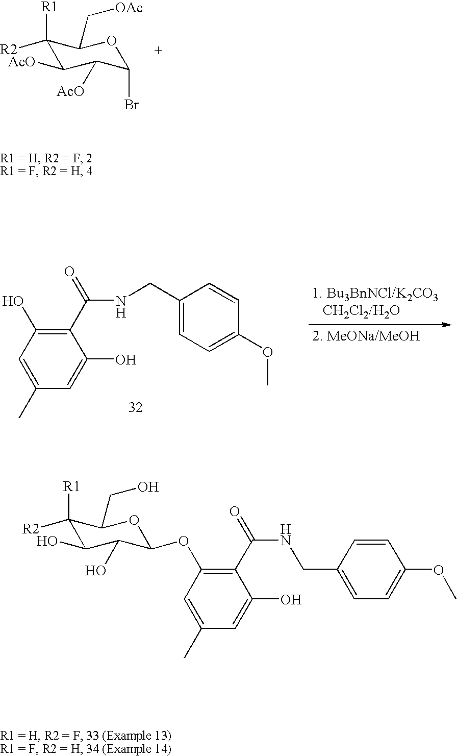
C1([R2])([R1])C(O)C(O)C(OC2=C(C(NCC3=CC=C(OC)C=C3)=O)C(O)=CC(C)=C2)OC1CO.C1(C(NCC2=CC=C(OC)C=C2)=O)=C(O)C=C(C)C=C1O.C1([R2])([R1])C([AcO])C([AcO])C(Br)OC1C[OAc]
